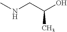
CNCC(O)C
